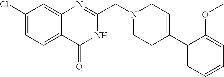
C1(Cl)=CC=C2C(=C1)N=C(CN1CCC(C3=CC=CC=C3OC)=CC1)NC2=O
